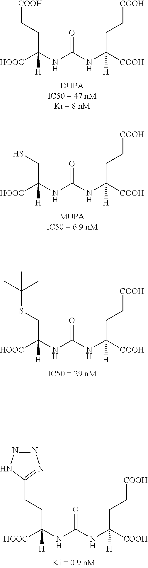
N(C(=O)NC([COOH])(CC[COOH])[H])C([HOOC])(CC[COOH])[H].N(C(=O)NC([COOH])(CC[COOH])[H])C([HOOC])(CS)[H].N(C(=O)NC([COOH])(CC[COOH])[H])C([HOOC])(CSC(C)(C)C)[H].N(C(=O)NC([COOH])(CC[COOH])[H])C([HOOC])(CCC1=NN=NN1)[H]
